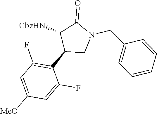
C1(C2CN(CC3=CC=CC=C3)C(=O)C2[CbzHN])=C(F)C=C([MeO])C=C1F
